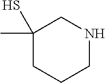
C1(C)(S)CCCNC1
